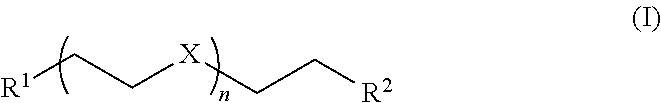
[R1]CC[X]CC[R2]
